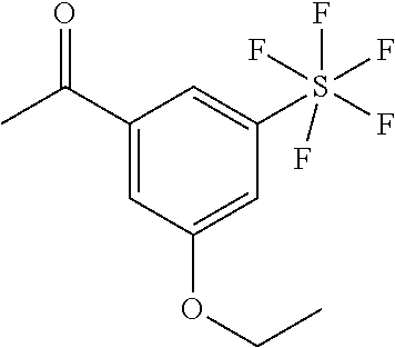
C1(C(C)=O)=CC(OCC)=CC(S(F)(F)(F)(F)F)=C1
